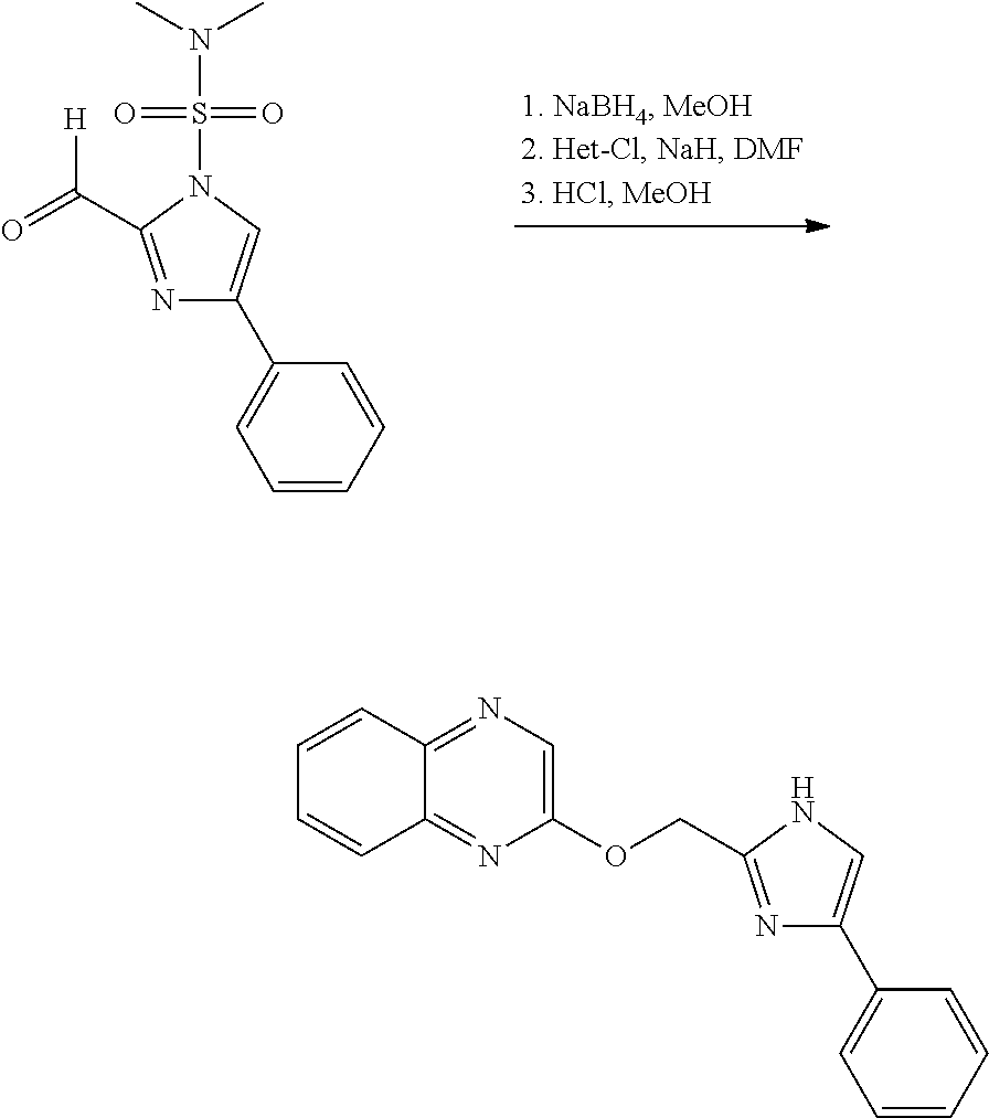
N1=C(C(=O)[H])N(S(=O)(=O)N(C)C)C=C1C1=CC=CC=C1.N1=C(COC2=CN=C3C(=N2)C=CC=C3)NC=C1C1=CC=CC=C1
